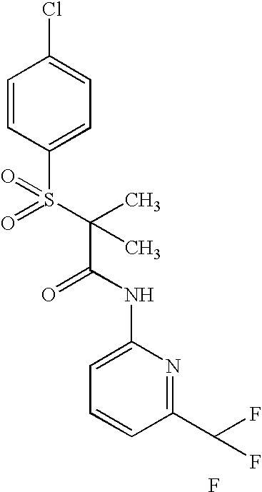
C1=CC(S(=O)(C(C(=O)NC2=CC=CC(C(F)F)=N2)(C)C)=O)=CC=C1Cl.F
